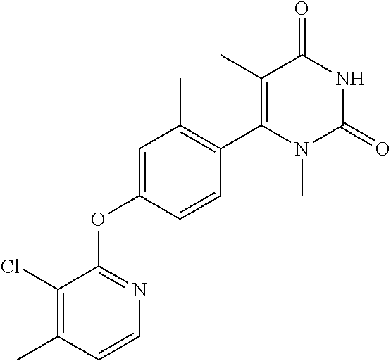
C1=C(OC2=NC=CC(C)=C2Cl)C=CC(C2=C(C)C(=O)NC(=O)N2C)=C1C
